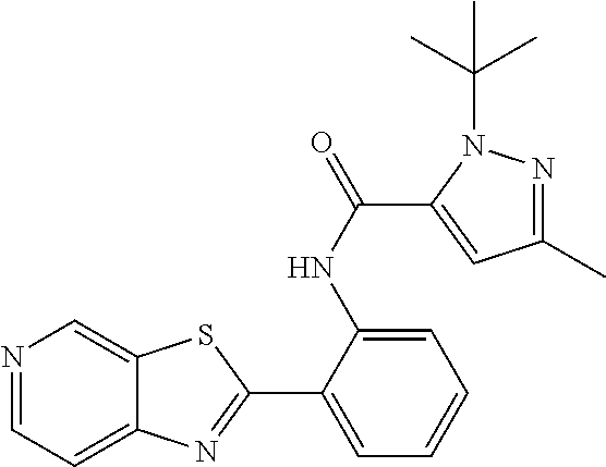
N1=CC=C2C(=C1)SC(C1=CC=CC=C1NC(=O)C1=CC(C)=NN1C(C)(C)C)=N2
